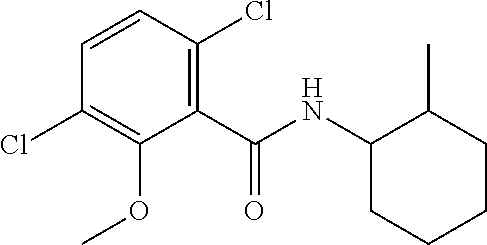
C1(C(=O)NC2CCCCC2C)=C(Cl)C=CC(Cl)=C1OC
